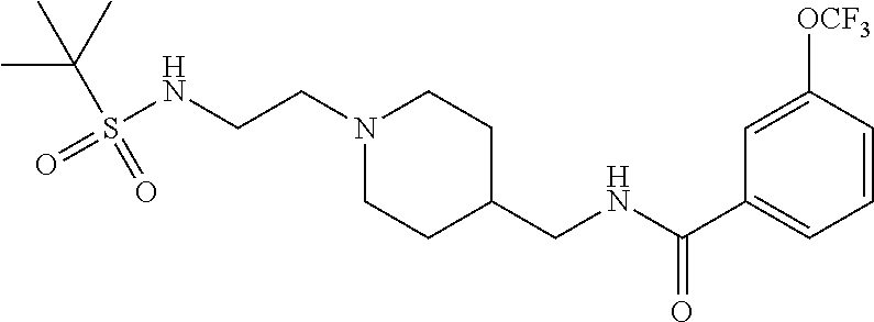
C1(C(NCC2CCN(CCNS(=O)(C(C)(C)C)=O)CC2)=O)=CC=CC([OCF3])=C1
